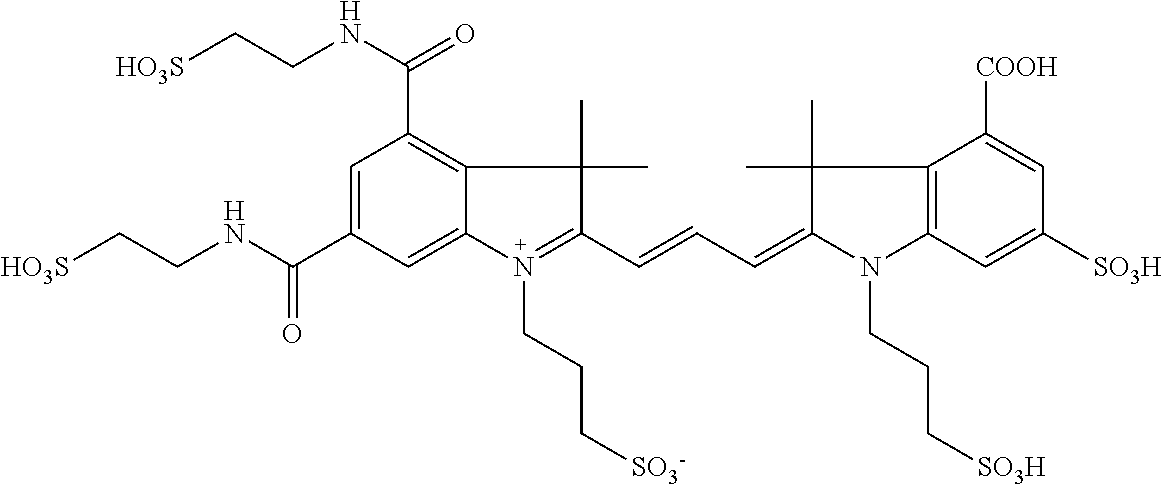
C1=C(C(NCC[HO3S])=O)C=C2C(=C1C(=O)NCC[HO3S])C(C)(C)C(C=CC=C1N(CCC[SO3H])C3=C(C1(C)C)C([COOH])=CC([SO3H])=C3)=N2CCC[SO3-]
